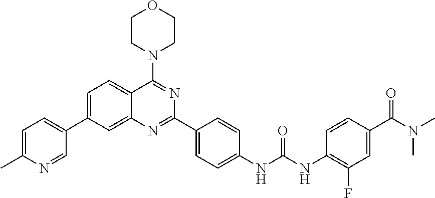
C1=C(C2=CC=C(C)N=C2)C=C2C(=C1)C(N1CCOCC1)=NC(C1=CC=C(NC(NC3=C(F)C=C(C(N(C)C)=O)C=C3)=O)C=C1)=N2
